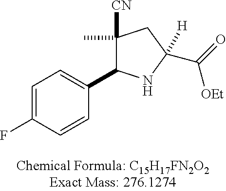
C1=C(F)C=CC(C2C(C)([CN])CC(C(=O)[OEt])([H])N2)=C1
